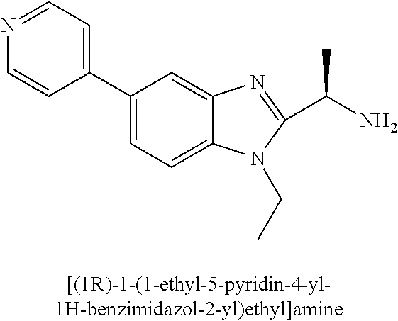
C1(C2=CC=NC=C2)=CC=C2C(=C1)N=C(C(C)N)N2CC
